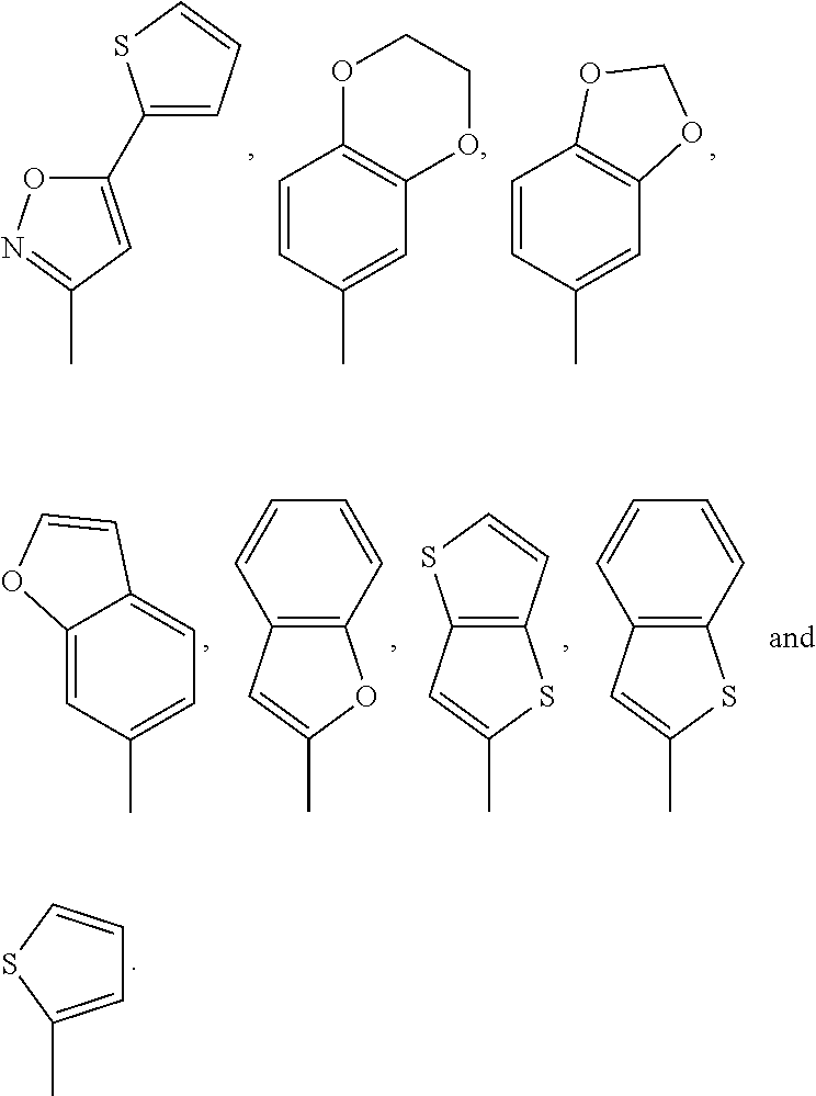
C1=C(C)SC=C1.C1(C2=CC=CS2)=CC(C)=NO1.C1(C)=CC2=C(C=C1)OCCO2.C1(C)=CC2=C(C=C1)OCO2.C1(C)=CC=C2C(=C1)OC=C2.CC1=CC2=C(O1)C=CC=C2.CC1=CC2=C(S1)C=CS2.CC1=CC2=C(S1)C=CC=C2
